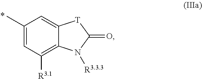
C1(C)=CC([R3.1])=C2C(=C1)[T]C(=O)N2[R3.3.3]
